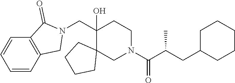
C1(CN2C(=O)C3=C(C2)C=CC=C3)(O)C2(CN(C(C(CC3CCCCC3)C)=O)CC1)CCCC2
